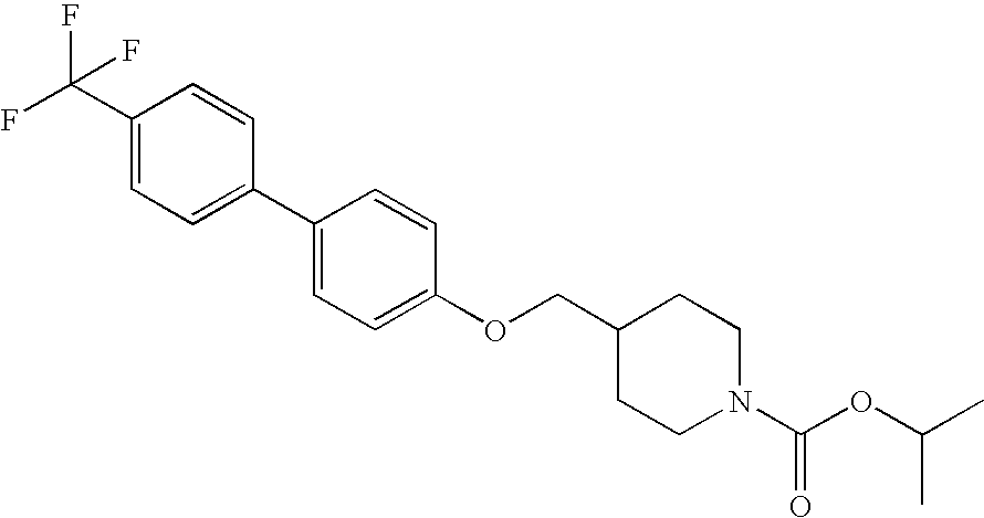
C(C1=CC=C(C2=CC=C(OCC3CCN(C(=O)OC(C)C)CC3)C=C2)C=C1)(F)(F)F
